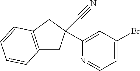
C1=C(Br)C=C(C2(C#N)CC3=C(C2)C=CC=C3)N=C1
